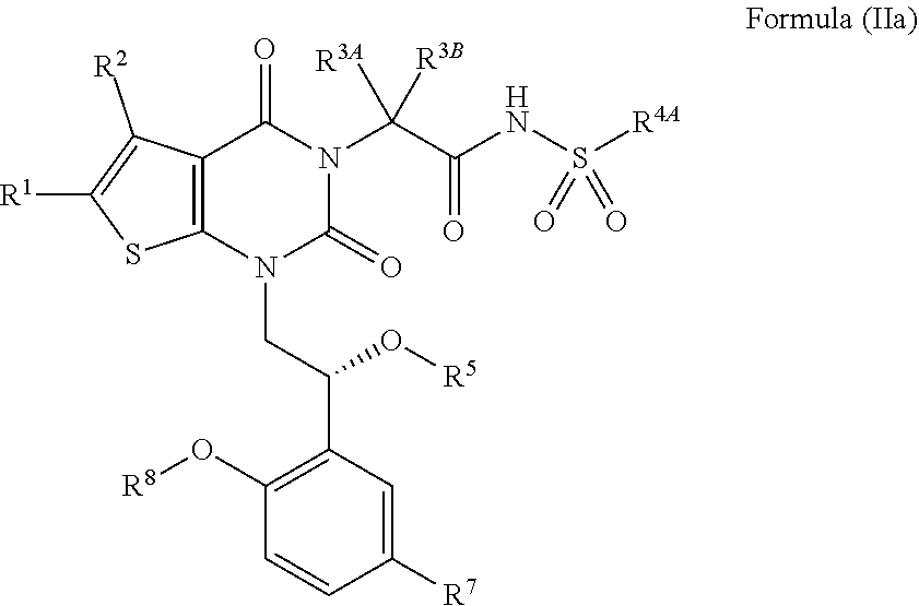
C12=C(N(CC(C3=C(O[R8])C=CC([R7])=C3)O[R5])C(=O)N(C(C(NS([R4A])(=O)=O)=O)([R3A])[R3B])C1=O)SC([R1])=C2[R2]
